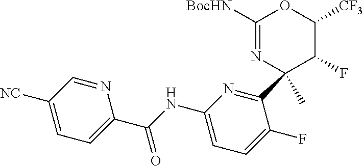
C1([NC])=CC=C(C(NC2=CC=C(F)C(C3(C)C(F)C([CF3])OC([BocHN])=N3)=N2)=O)N=C1
